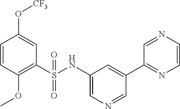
C1=CC(OC)=C(S(NC2=CN=CC(C3=NC=CN=C3)=C2)(=O)=O)C=C1O[CF3]
